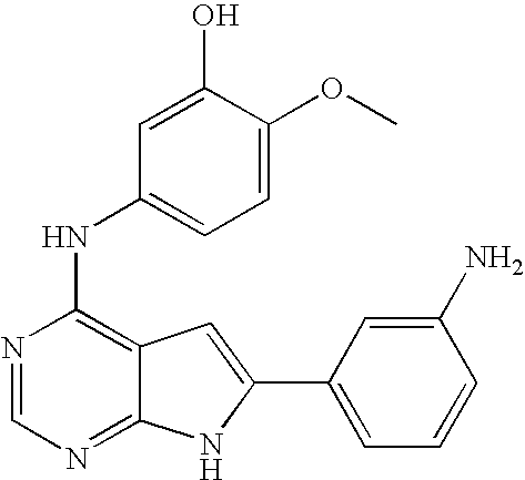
N1=CN=C2C(=C1NC1=CC=C(OC)C(O)=C1)C=C(C1=CC=CC(N)=C1)N2
